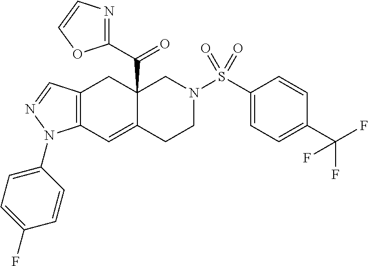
C12=C(C=C3C(C(=O)C4=NC=CO4)(C1)CN(S(C1=CC=C(C(F)(F)F)C=C1)(=O)=O)CC3)N(C1=CC=C(F)C=C1)N=C2
